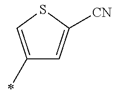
C1(C)=CSC([CN])=C1
